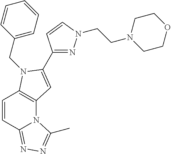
C1=CC2=NN=C(C)N2C2=C1N(CC1=CC=CC=C1)C(C1=NN(CCN3CCOCC3)C=C1)=C2
